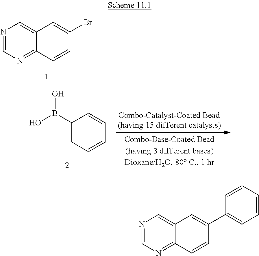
N1=CN=C2C(=C1)C=C(Br)C=C2.C1=CC=CC=C1B(O)O.N1=CN=C2C(=C1)C=C(C1=CC=CC=C1)C=C2
